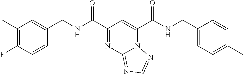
C1(C)=C(F)C=CC(CNC(C2=NC3=NC=NN3C(C(NCC3=CC=C(C)C=C3)=O)=C2)=O)=C1
